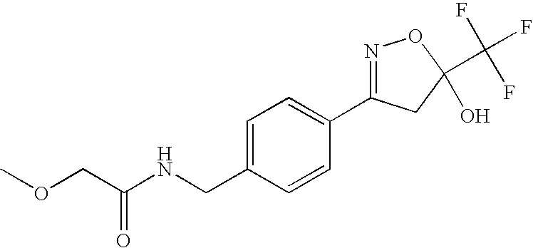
O(C)CC(NCC1=CC=C(C2=NOC(C(F)(F)F)(O)C2)C=C1)=O
